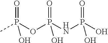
CP(OP(NP(O)(=O)O)(=O)O)(=O)O
